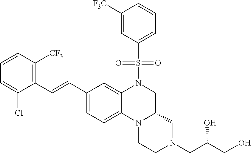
C1([F3C])=CC(S(N2CC3N(C4=CC=C(C=CC5=C([CF3])C=CC=C5Cl)C=C24)CCN(CC(O)CO)C3)(=O)=O)=CC=C1
